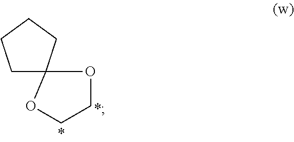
O1CCOC12CCCC2
